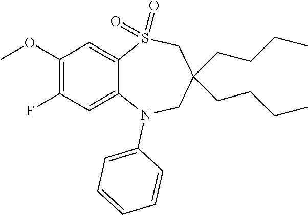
O(C1=C(F)C=C2C(=C1)S(=O)(=O)CC(CCCC)(CCCC)CN2C1=CC=CC=C1)C
